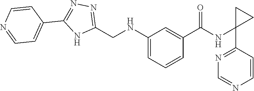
C1(CNC2=CC=CC(C(=O)NC3(C4=NC=NC=C4)CC3)=C2)=NN=C(C2=CC=NC=C2)N1
